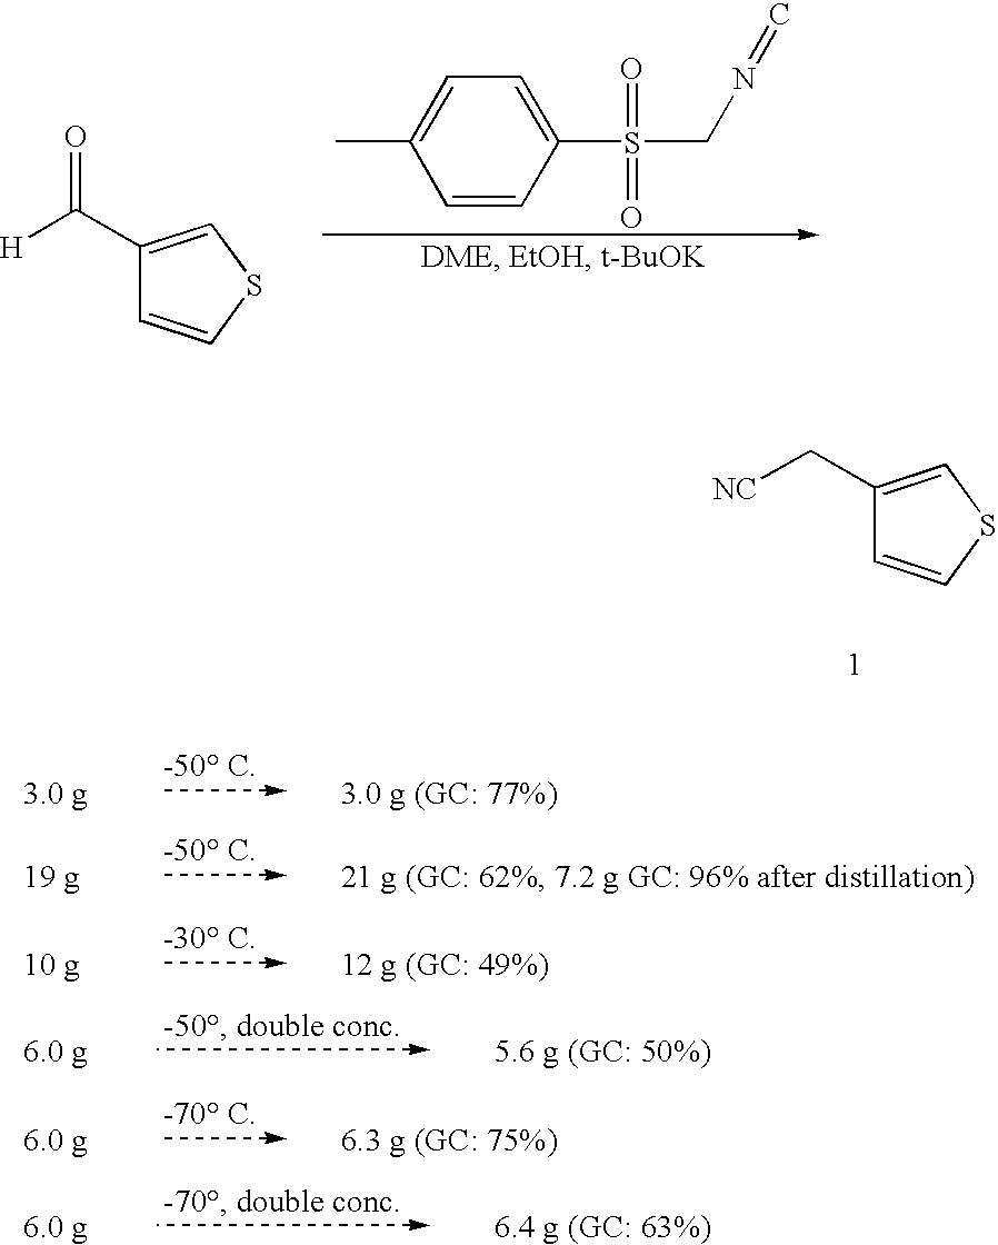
C1=CC(S(=O)(=O)CN=C)=CC=C1C.C1(C(=O)[H])=CSC=C1.C1(C[NC])=CSC=C1
